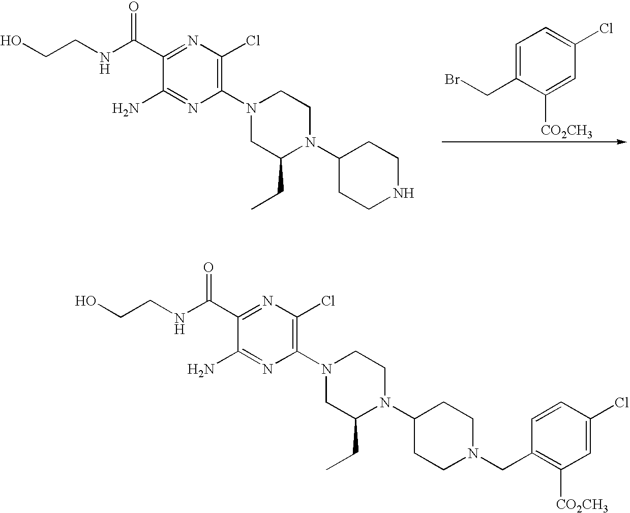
C1=C(CBr)C([CO2CH3])=CC(Cl)=C1.N(C(C1=NC(Cl)=C(N2CC(CC)N(C3CCNCC3)CC2)N=C1N)=O)CCO.N(C(C1=NC(Cl)=C(N2CC(CC)N(C3CCN(CC4=C([CO2CH3])C=C(Cl)C=C4)CC3)CC2)N=C1N)=O)CCO
